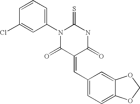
C1(C=C2C(=O)NC(=S)N(C3=CC=CC(Cl)=C3)C2=O)=CC=C2C(=C1)OCO2
